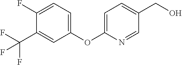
C1(F)=CC=C(OC2=CC=C(CO)C=N2)C=C1C(F)(F)F
